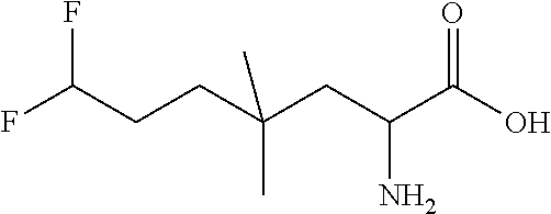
C(CCC(CC(C(O)=O)N)(C)C)(F)F
